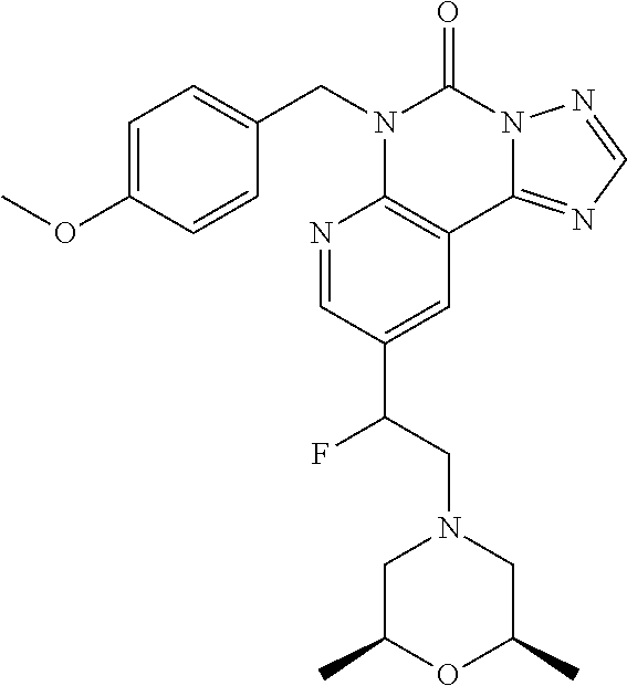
C1=C(OC)C=CC(CN2C3=C(C4=NC=NN4C2=O)C=C(C(CN2CC(C)OC(C)C2)F)C=N3)=C1
